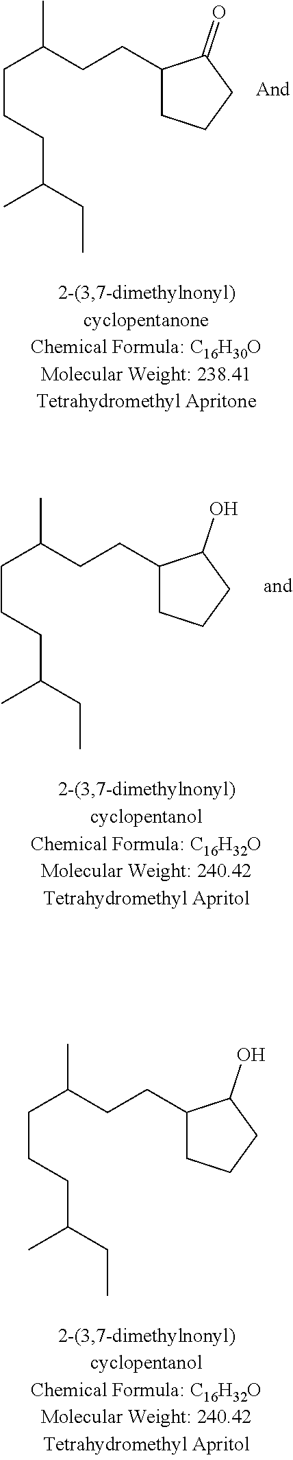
C(CCC(C)CC)C(C)CCC1CCCC1=O.C(CCC(C)CC)C(C)CCC1CCCC1O.C(CCC(C)CC)C(C)CCC1CCCC1O
